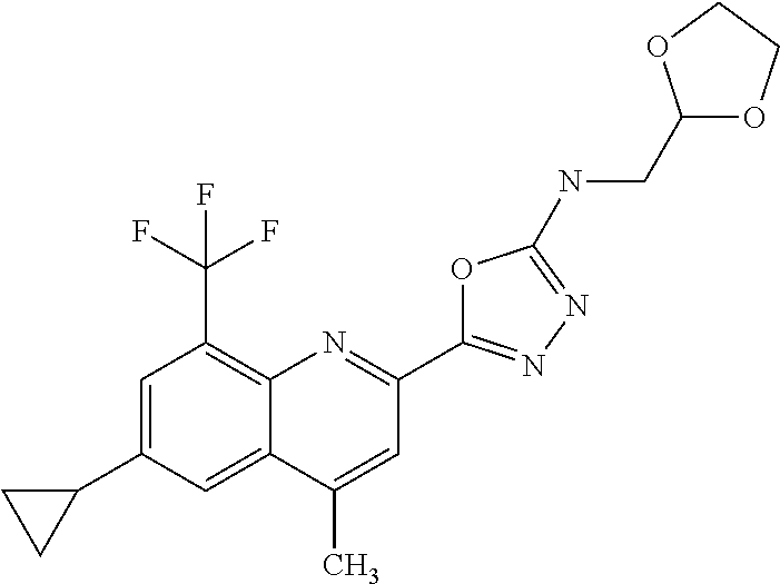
C1(C)=CC(C2=NN=C(NCC3OCCO3)O2)=NC2=C(C(F)(F)F)C=C(C3CC3)C=C12
